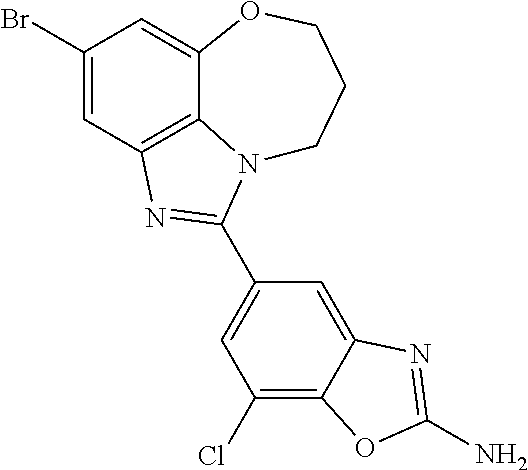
C1(Br)=CC2=C3C(=C1)OCCCN3C(C1=CC(Cl)=C3C(=C1)N=C(N)O3)=N2
